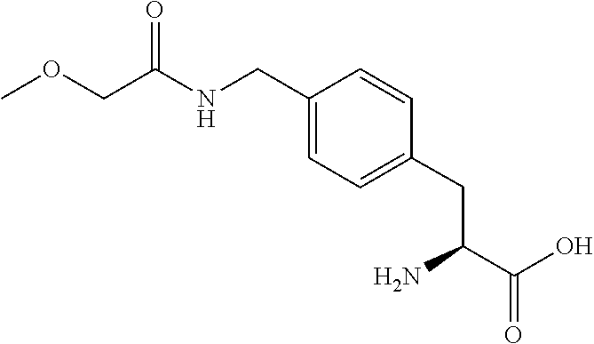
COCC(NCC1=CC=C(CC(C(=O)O)N)C=C1)=O
